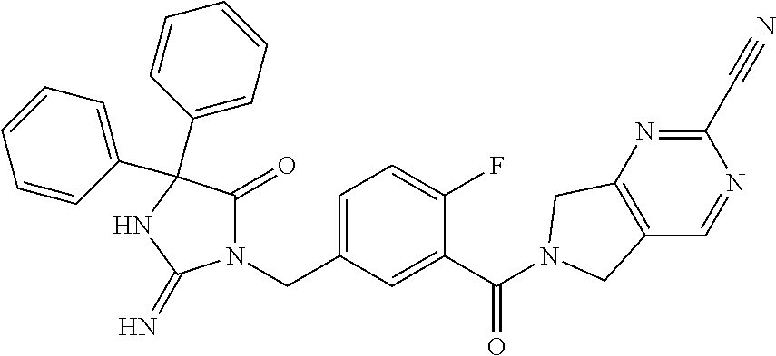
N1(CC2=CC=C(F)C(C(=O)N3CC4=C(C=NC(C#N)=N4)C3)=C2)C(=O)C(C2=CC=CC=C2)(C2=CC=CC=C2)NC1=N
